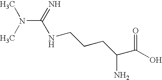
N(C(=N)NCCCC(C(O)=O)N)(C)C
